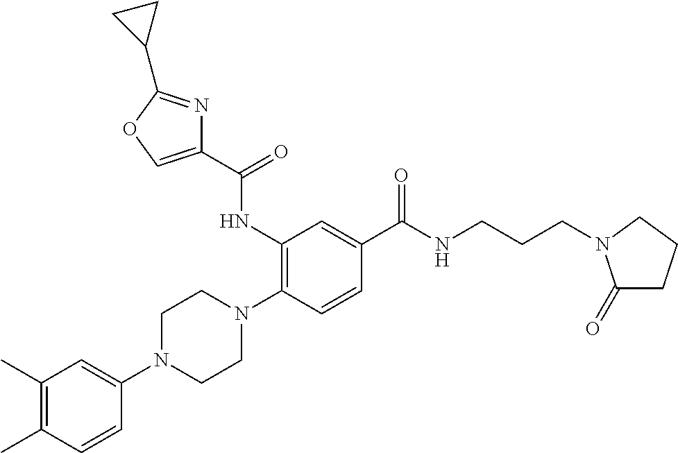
N1(C2=CC(C)=C(C)C=C2)CCN(C2=C(NC(C3=COC(C4CC4)=N3)=O)C=C(C(NCCCN3C(=O)CCC3)=O)C=C2)CC1
